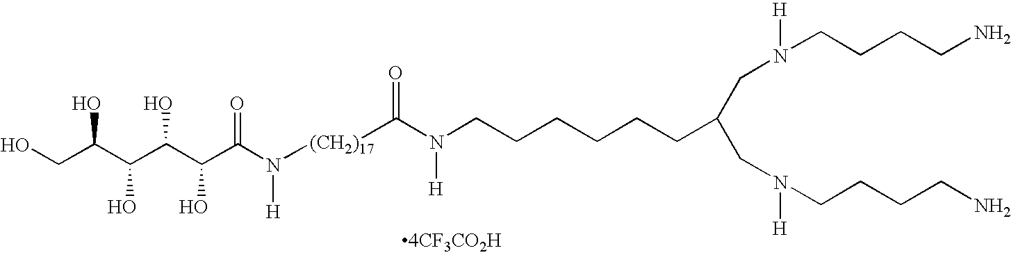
OCC(C(C(C(C(N([H])[(CH2)17]C(N([H])CCCCCCC(CN([H])CCCCN)CN([H])CCCCN)=O)=O)O)O)O)O
